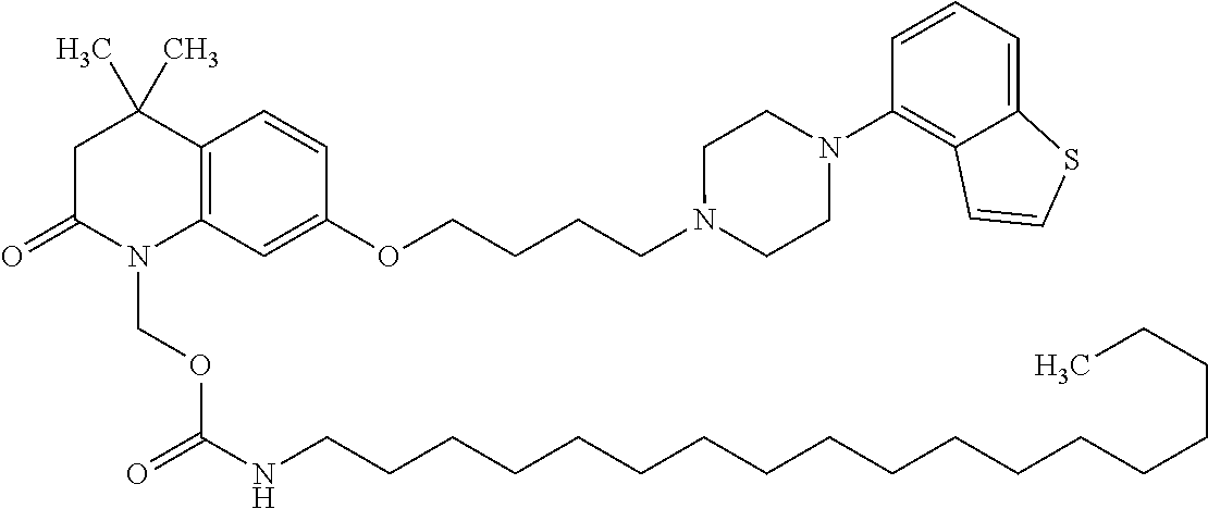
C1C(=O)N(COC(NCCCCCCCCCCCCCCCCCC)=O)C2=C(C1(C)C)C=CC(OCCCCN1CCN(C3=C4C(=CC=C3)SC=C4)CC1)=C2
